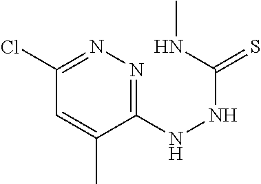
C1=C(C)C(NNC(=S)NC)=NN=C1Cl
